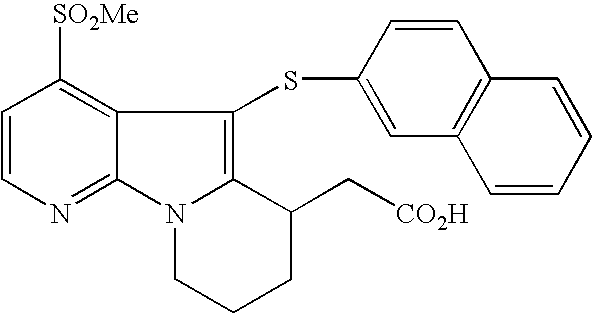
C1=CN=C2C(=C1[SO2Me])C(SC1=CC3=C(C=C1)C=CC=C3)=C1N2CCCC1C[CO2H]
